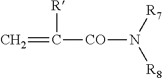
C=C([R])[CO]N([R8])[R7]
